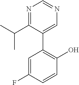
N1=C(C(C)C)C(C2=C(O)C=CC(F)=C2)=CN=C1
